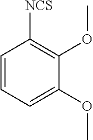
C1=CC=C(OC)C(OC)=C1[NCS]
